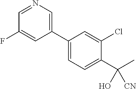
C1(C2=CC=C(C(C)(O)[CN])C(Cl)=C2)=CN=CC(F)=C1
